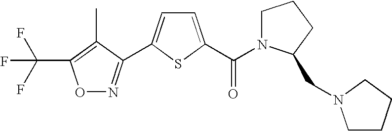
C1=C(C(N2CCCC2CN2CCCC2)=O)SC(C2=NOC(C(F)(F)F)=C2C)=C1
